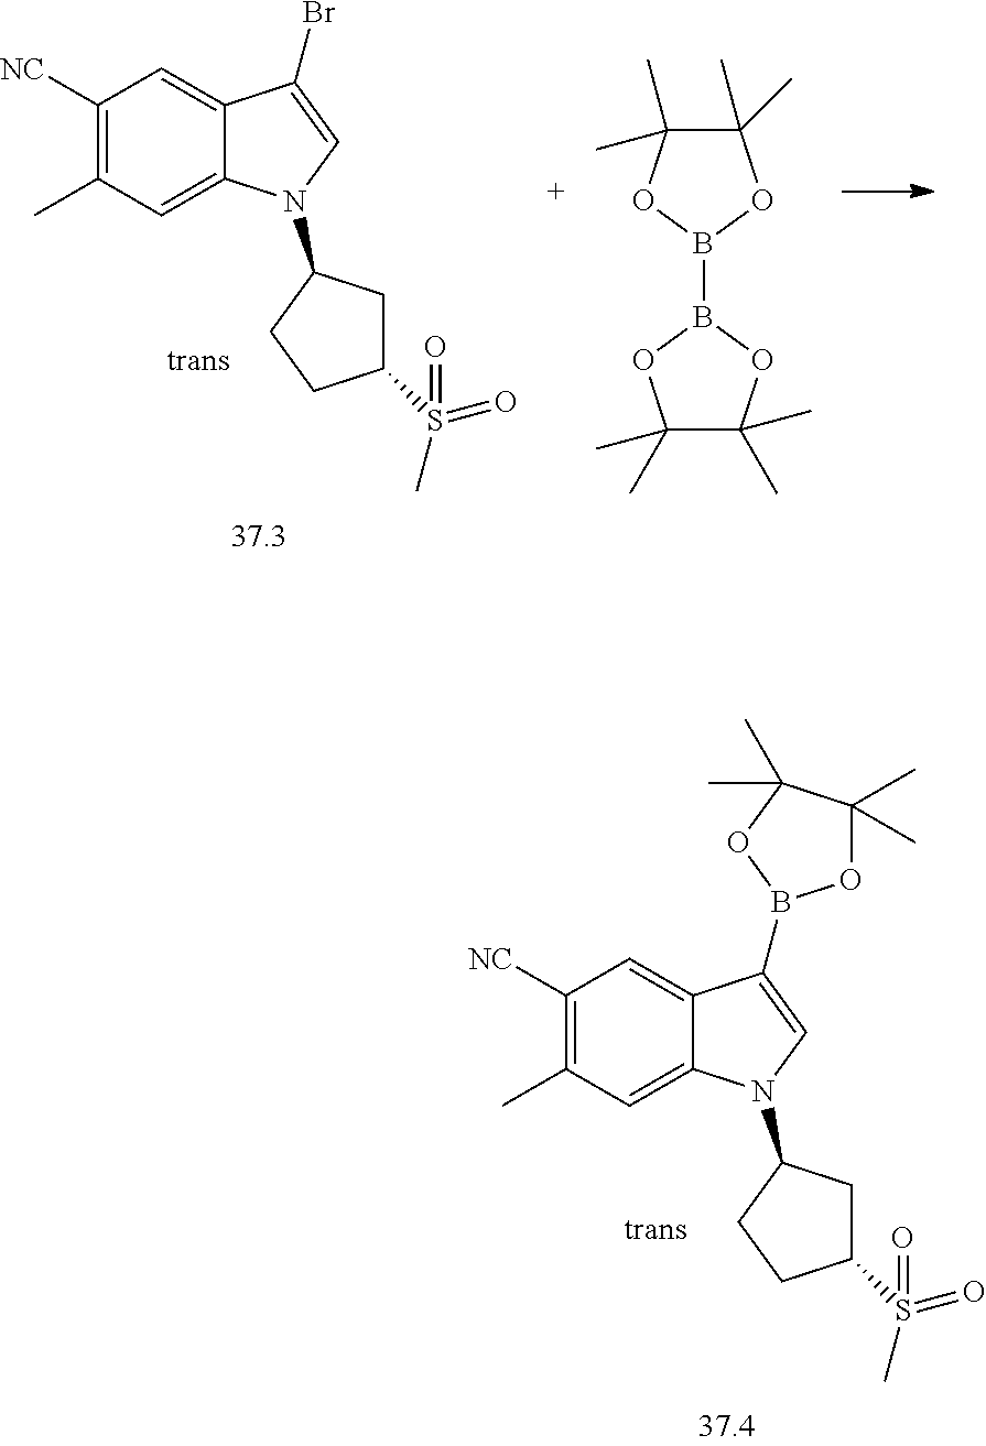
C1([NC])=C(C)C=C2C(=C1)C(B1OC(C)(C)C(C)(C)O1)=CN2C1CC(S(C)(=O)=O)CC1.C1([NC])=C(C)C=C2C(=C1)C(Br)=CN2C1CC(S(C)(=O)=O)CC1.C1(C)(C)C(C)(C)OB(B2OC(C)(C)C(C)(C)O2)O1
